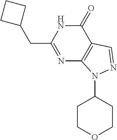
N1=C(CC2CCC2)NC(=O)C2=C1N(C1CCOCC1)N=C2
